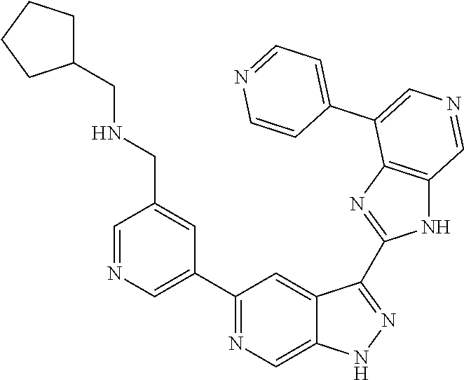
C1(C2=CN=CC(CNCC3CCCC3)=C2)=NC=C2C(=C1)C(C1=NC3=C(N1)C=NC=C3C1=CC=NC=C1)=NN2
